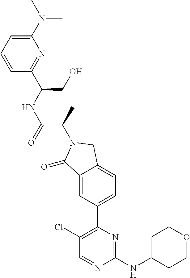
C1(=O)C2=CC(C3=C(Cl)C=NC(NC4CCOCC4)=N3)=CC=C2CN1C(C(NC(CO)C1=NC(N(C)C)=CC=C1)=O)C
